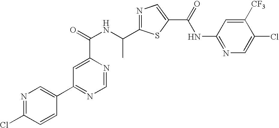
N1=C(C(NC(=O)C2=CC(C3=CN=C(Cl)C=C3)=NC=N2)C)SC(C(=O)NC2=NC=C(Cl)C([CF3])=C2)=C1
